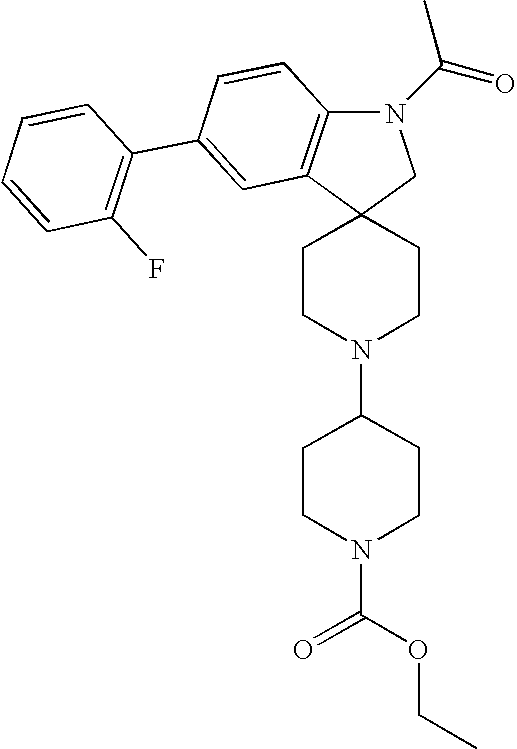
N1(C(=O)C)C2=C(C3(C1)CCN(C1CCN(C(=O)OCC)CC1)CC3)C=C(C1=C(F)C=CC=C1)C=C2
